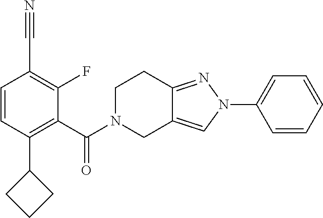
C1=CC(C2CCC2)=C(C(N2CC3=CN(C4=CC=CC=C4)N=C3CC2)=O)C(F)=C1C#N
